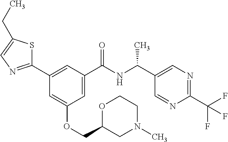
C1(C2=CC(C(NC(C3=CN=C(C(F)(F)F)N=C3)C)=O)=CC(OCC3CN(C)CCO3)=C2)=NC=C(CC)S1
